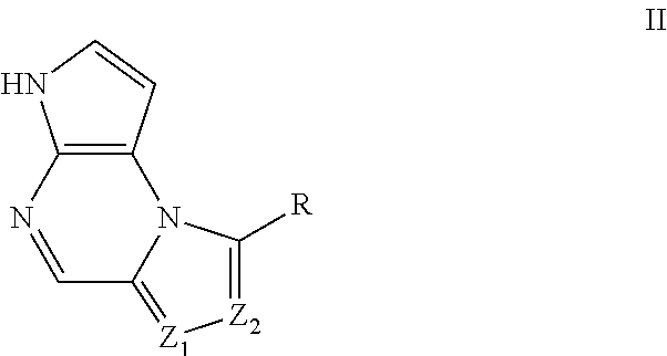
C12=C(C=CN1)N1C([R])=[Z2][Z1]=C1C=N2
